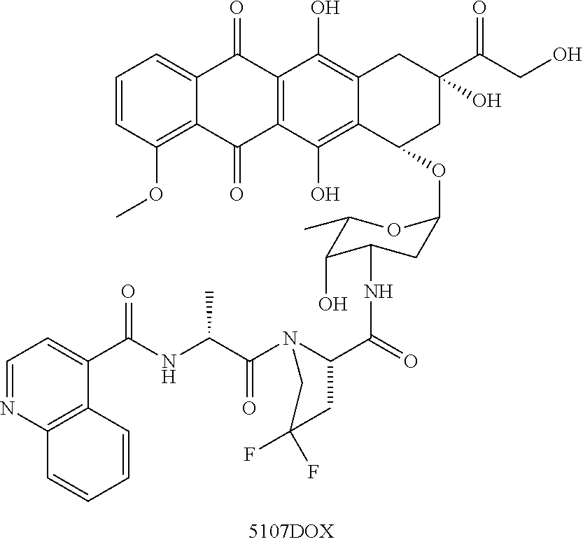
C1=CC(OC)=C2C(=C1)C(=O)C1=C(C2=O)C(O)=C2C(=C1O)CC(C(CO)=O)(O)CC2OC1CC(NC(C2CC(F)(F)CN2C(C(NC(C2=CC=NC3=C2C=CC=C3)=O)C)=O)=O)C(O)C(C)O1
